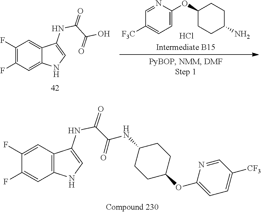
C1(F)=CC2=C(C=C1F)C(NC(C(NC1CCC(OC3=CC=C([CF3])C=N3)CC1)=O)=O)=CN2.OC(C(NC1=CNC2=CC(F)=C(F)C=C12)=O)=O.C1([F3C])=CC=C(OC2CCC(N)CC2)N=C1.Cl
